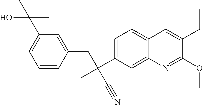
C1=C(C(C)(CC2=CC(C(C)(C)O)=CC=C2)C#N)C=C2C(=C1)C=C(CC)C(OC)=N2
